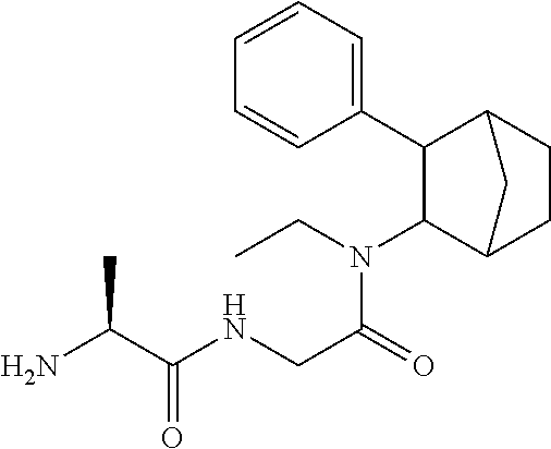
C1(N(CC)C(CNC(C(N)C)=O)=O)C2CCC(C1C1=CC=CC=C1)C2
